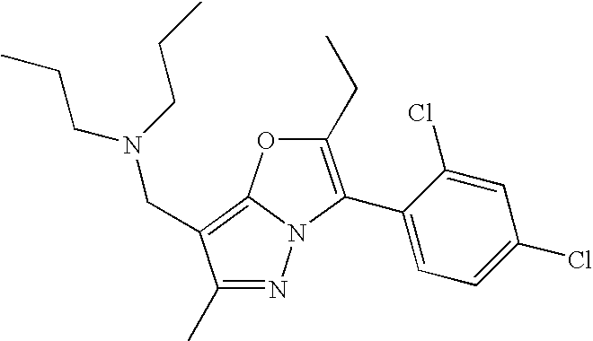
C1=C(C2=C(CC)OC3=C(CN(CCC)CCC)C(C)=NN32)C(Cl)=CC(Cl)=C1
